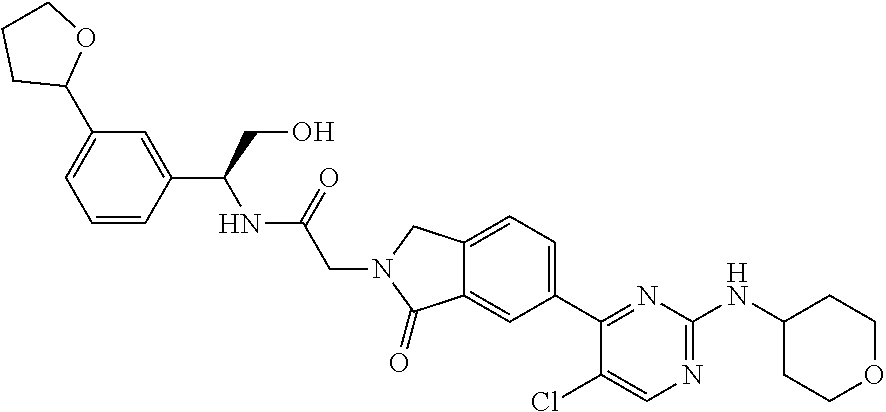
C1(Cl)=CN=C(NC2CCOCC2)N=C1C1=CC=C2C(=C1)C(=O)N(CC(=O)NC(C1=CC(C3OCCC3)=CC=C1)CO)C2
